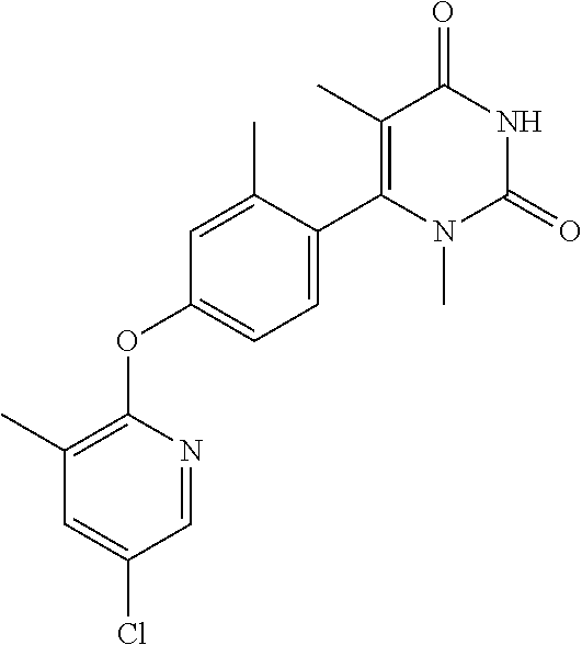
C1(C)=C(OC2=CC=C(C3=C(C)C(=O)NC(=O)N3C)C(C)=C2)N=CC(Cl)=C1
